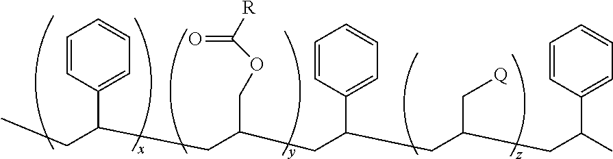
CCC(CC(CC(CC(CC(C)C1=CC=CC=C1)C[Q])C1=CC=CC=C1)COC([R])=O)C1=CC=CC=C1
